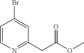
C1=CN=C(CC(OC)=O)C=C1Br
